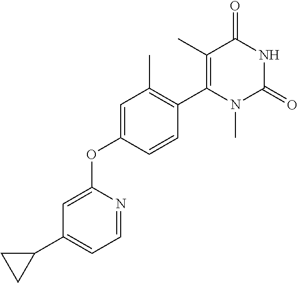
C1(C)=C(C2=C(C)C=C(OC3=CC(C4CC4)=CC=N3)C=C2)N(C)C(=O)NC1=O
